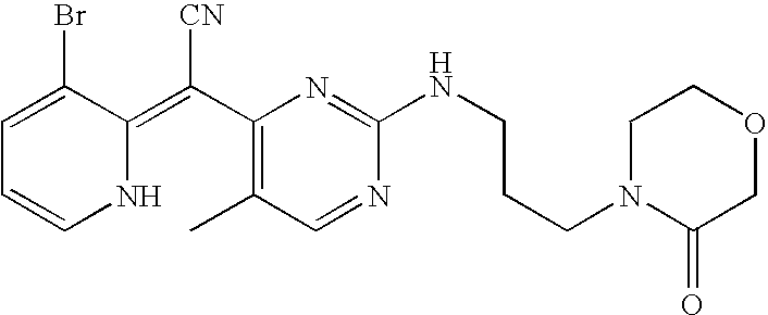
C1=C(Br)C(=C(C2=C(C)C=NC(NCCCN3C(=O)COCC3)=N2)[CN])NC=C1
